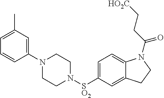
C1(N2CCN([SO2]C3=CC=C4C(=C3)CCN4C(CC[HO2C])=O)CC2)=CC(C)=CC=C1
